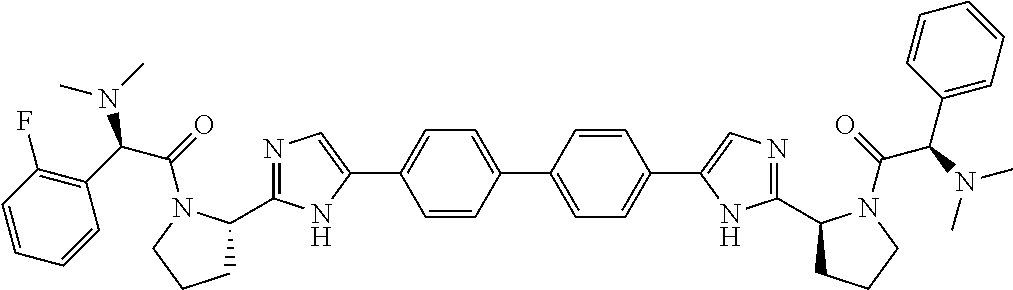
C1=CC(C2=CN=C(C3CCCN3C(=O)C(C3=C(F)C=CC=C3)N(C)C)N2)=CC=C1C1=CC=C(C2=CN=C(C3CCCN3C(=O)C(N(C)C)C3=CC=CC=C3)N2)C=C1
